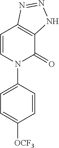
C1=CN(C2=CC=C([OCF3])C=C2)C(=O)C2=C1N=NN2
